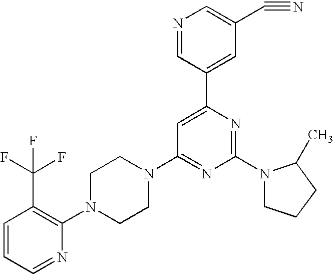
C1=CC=NC(N2CCN(C3=NC(N4CCCC4C)=NC(C4=CC(C#N)=CN=C4)=C3)CC2)=C1C(F)(F)F
